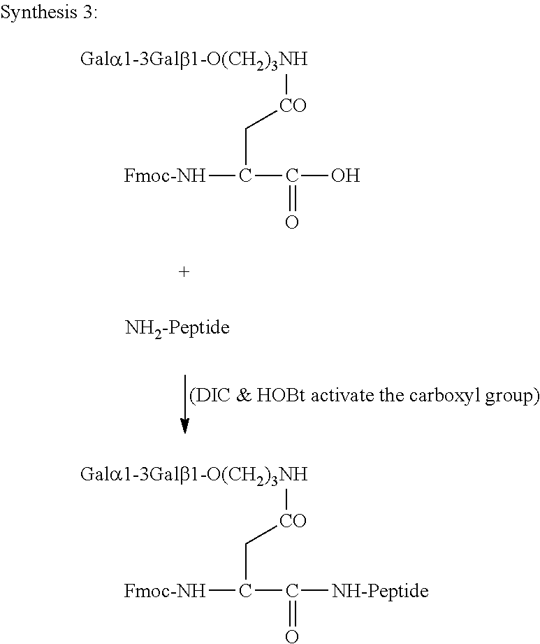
[Gala1-3Galb1-O(CH2)3NH][CO]CC([Fmoc-NH])C(=O)O.[Gala1-3Galb1-O(CH2)3NH][CO]CC([Fmoc-NH])C(=O)[NH-Peptide]
